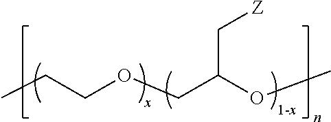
CCCOCC(OC)C[Z].[1-x]
